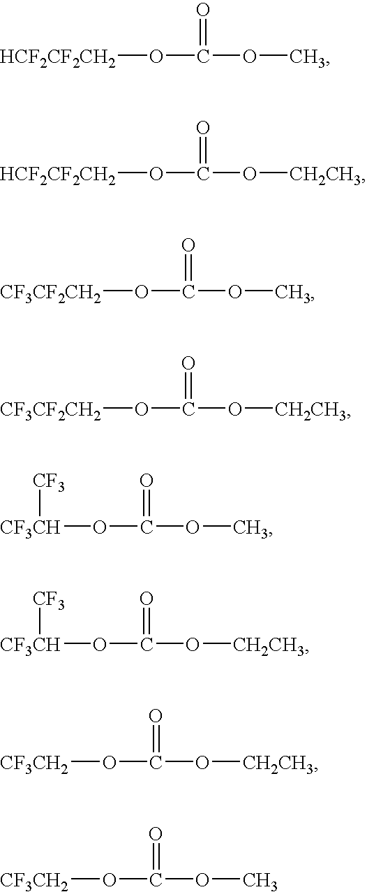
[HCF2CF2CH2]OC(=O)OC.[HCF2CF2CH2]OC(=O)O[CH2CH3].[CF3CF2CH2]OC(=O)O[CH2CH3].[CF3CF2CH2]OC(=O)OC.[CF3CH](OC(=O)O[CH2CH3])[CF3].[CF3CH](OC(=O)OC)[CF3].[CF3CH2]OC(=O)O[CH2CH3].[CF3CH2]OC(=O)OC
